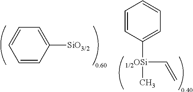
C1=CC([SiO3/2])=CC=C1.C1=CC([1/2OSi](C)C=C)=CC=C1
